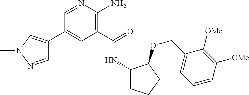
C1(C2=CN(C)N=C2)=CC(C(=O)NC2CCCC2OCC2=CC=CC([OMe])=C2[OMe])=C(N)N=C1
